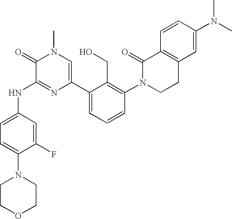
N(C1=NC(C2=CC=CC(N3CCC4=C(C3=O)C=CC(N(C)C)=C4)=C2CO)=CN(C)C1=O)C1=CC=C(N2CCOCC2)C(F)=C1
